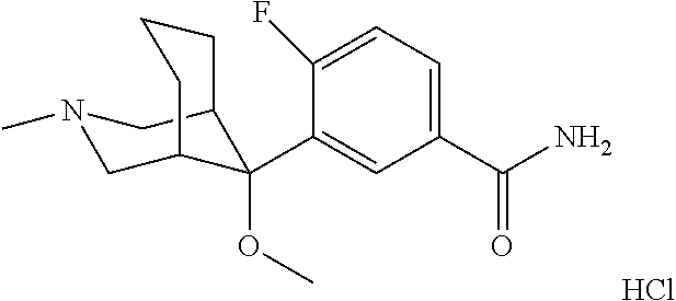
Cl.C1(C(N)=O)=CC=C(F)C(C2(OC)C3CN(C)CC2CCC3)=C1
